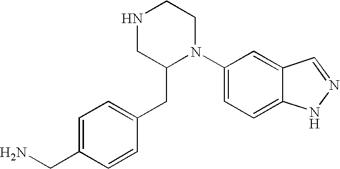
C1=C(CN)C=CC(CC2N(C3=CC=C4C(=C3)C=NN4)CCNC2)=C1
